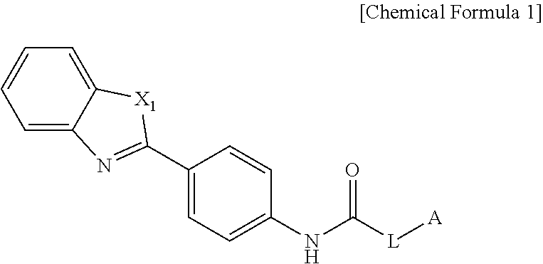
C1=C2C(=CC=C1)[X1]C(C1=CC=C(NC([L][A])=O)C=C1)=N2
